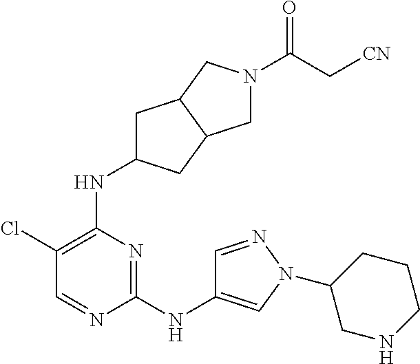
C1(Cl)=C(NC2CC3C(C2)CN(C(C[CN])=O)C3)N=C(NC2=CN(C3CNCCC3)N=C2)N=C1
